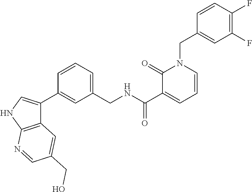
C1=CC(F)=C(F)C=C1CN1C(=O)C(C(=O)NCC2=CC=CC(C3=CNC4=C3C=C(CO)C=N4)=C2)=CC=C1
